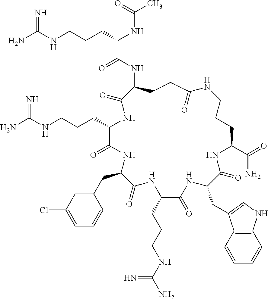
NC(NCCCC(NC(C)=O)C(=O)NC1CCC(=O)NCCCC(C(=O)N)NC(=O)C(CC2=CNC3=C2C=CC=C3)NC(=O)C(CCCNC(N)=N)NC(=O)C(CC2=CC(Cl)=CC=C2)NC(=O)C(CCCNC(=N)N)NC1=O)=N
